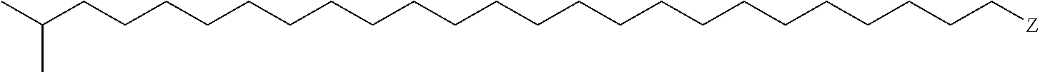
C(CCCCCCCCCCCCCCCCCCC[Z])CCCC(C)C
